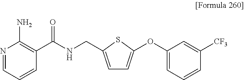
N1=CC=CC(C(NCC2=CC=C(OC3=CC=CC([CF3])=C3)S2)=O)=C1N
